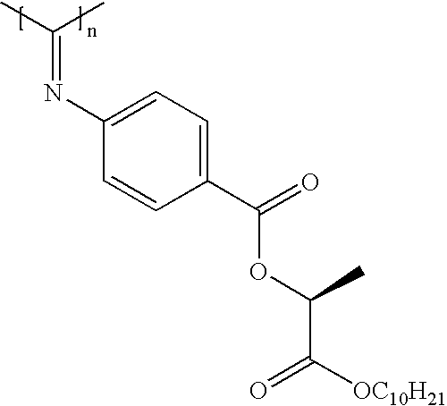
C1(C(=O)OC(C(=O)[OC10H21])C)=CC=C(N=C(C)C)C=C1
